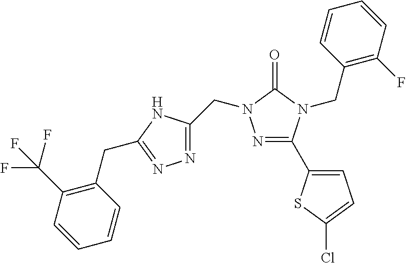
N1=C(C2=CC=C(Cl)S2)N(CC2=C(F)C=CC=C2)C(=O)N1CC1=NN=C(CC2=C(C(F)(F)F)C=CC=C2)N1
